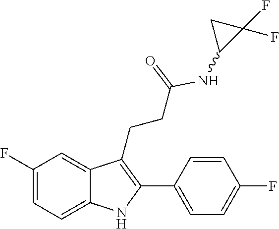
C1=C2C(CCC(=O)NC3C(F)(F)C3)=C(C3=CC=C(F)C=C3)NC2=CC=C1F
